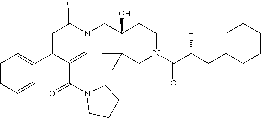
N1(CC2(O)C(C)(C)CN(C(=O)C(C)CC3CCCCC3)CC2)C(=O)C=C(C2=CC=CC=C2)C(C(N2CCCC2)=O)=C1
